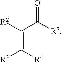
[R7]C(C([R2])=C([R4])[R3])=O
